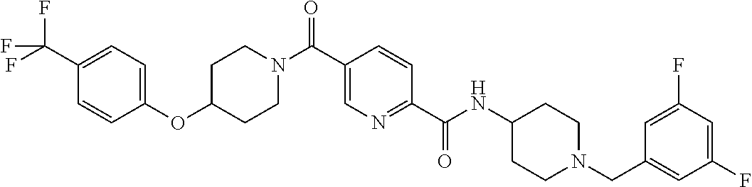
C1CN(C(C2=CN=C(C(=O)NC3CCN(CC4=CC(F)=CC(F)=C4)CC3)C=C2)=O)CCC1OC1=CC=C(C(F)(F)F)C=C1
